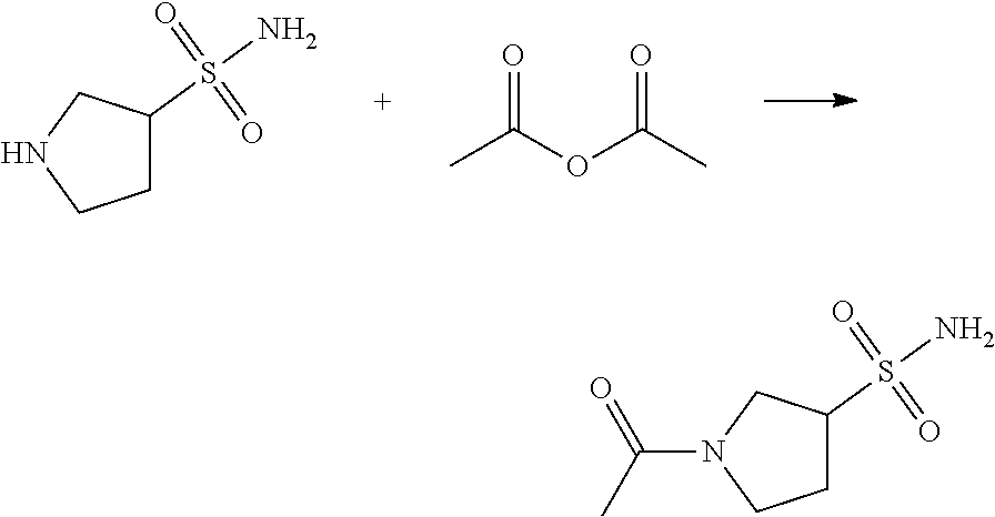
C1C(S(N)(=O)=O)CNC1.CC(OC(C)=O)=O.C1C(S(N)(=O)=O)CN(C(=O)C)C1
